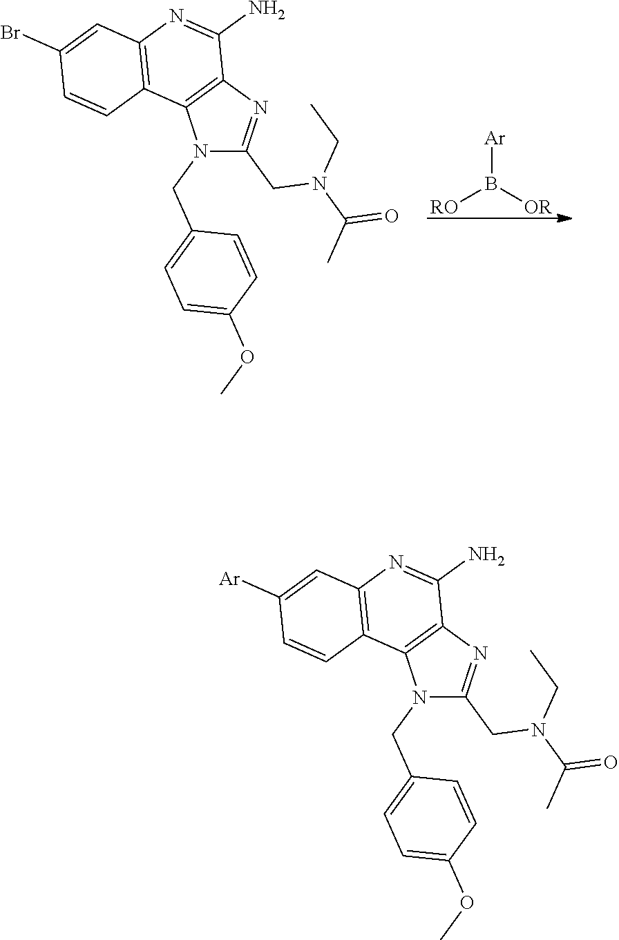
N1(CC2=CC=C(OC)C=C2)C(CN(CC)C(=O)C)=NC2=C1C1=C(N=C2N)C=C(Br)C=C1.[Ar]B([OR])[RO].N1(CC2=CC=C(OC)C=C2)C(CN(CC)C(=O)C)=NC2=C1C1=C(N=C2N)C=C([Ar])C=C1
